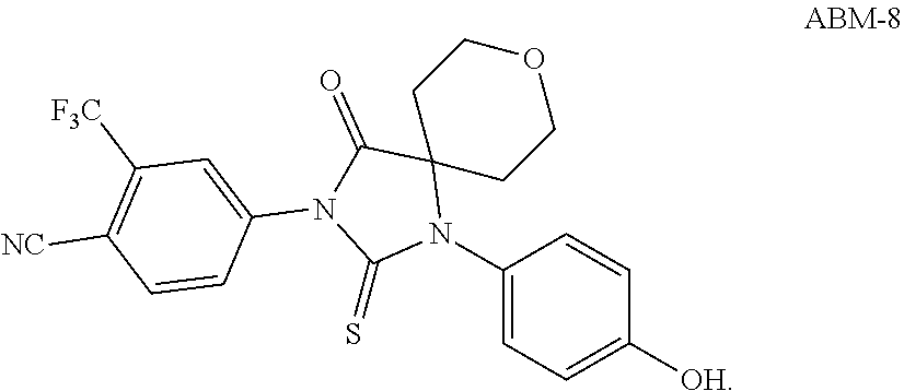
C12(N(C3=CC=C([OH])C=C3)C(=S)N(C3=CC([F3C])=C([NC])C=C3)C1=O)CCOCC2
